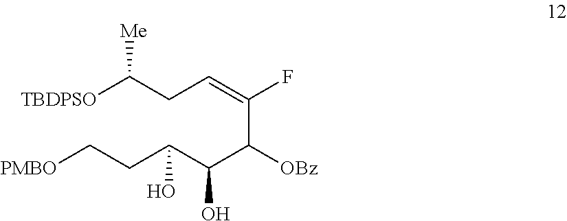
[TBDPSO]C(CC=C(F)C([OBz])C(C(CC[PMBO])O)O)[Me]
